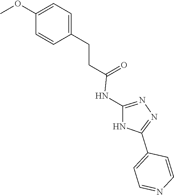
N1=C(NC(CCC2=CC=C(OC)C=C2)=O)NC(C2=CC=NC=C2)=N1
